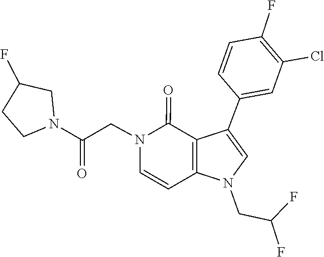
C1(F)=C(Cl)C=C(C2=CN(CC(F)F)C3=C2C(=O)N(CC(N2CCC(F)C2)=O)C=C3)C=C1
